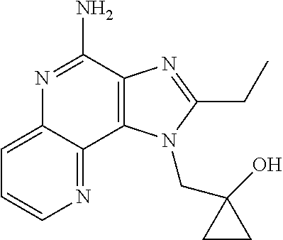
C12=C(C(N)=NC3=CC=CN=C13)N=C(CC)N2CC1(O)CC1
